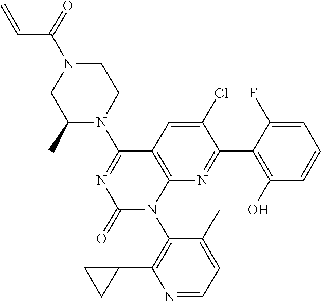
C1(C)N(C2=NC(=O)N(C3=C(C4CC4)N=CC=C3C)C3=C2C=C(Cl)C(C2=C(O)C=CC=C2F)=N3)CCN(C(=O)C=C)C1
